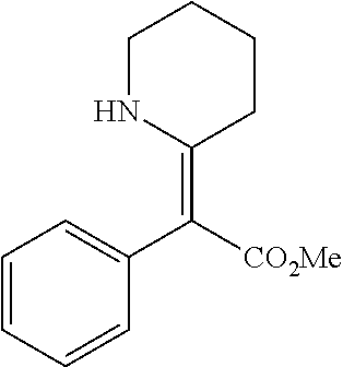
C1NC(=C([CO2Me])C2=CC=CC=C2)CCC1
